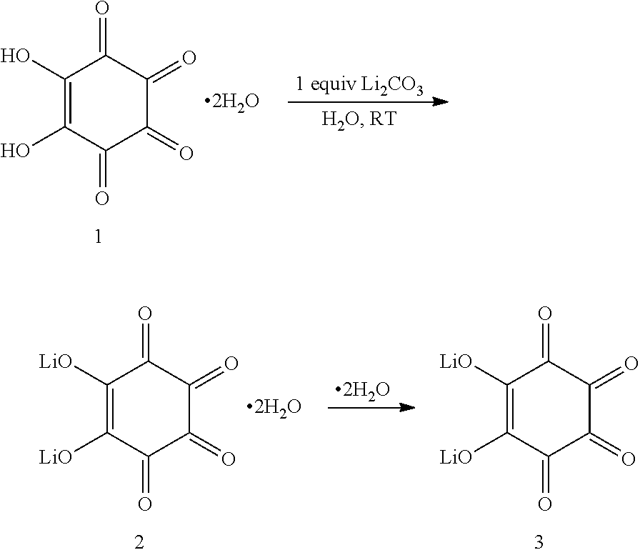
C1([LiO])=C([LiO])C(=O)C(=O)C(=O)C1=O.C1([LiO])=C([LiO])C(=O)C(=O)C(=O)C1=O.C1(O)=C(O)C(=O)C(=O)C(=O)C1=O
